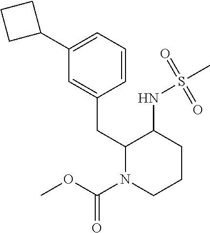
C1(C2=CC=CC(CC3N(C(OC)=O)CCCC3NS(C)(=O)=O)=C2)CCC1
